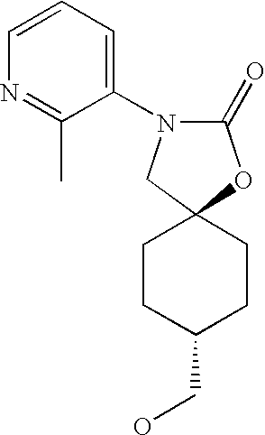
C1(=O)OC2(CN1C1=CC=CN=C1C)CCC(CO)CC2
